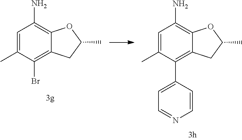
C1=C(C)C(C2=CC=NC=C2)=C2C(=C1N)OC(C)C2.C1=C(C)C(Br)=C2C(=C1N)OC(C)C2
